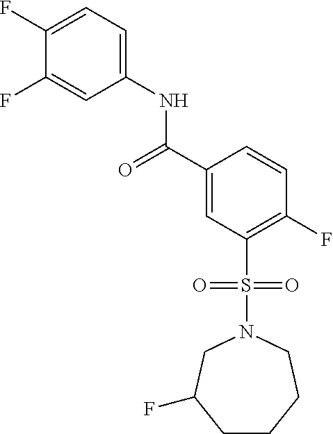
C1(F)=CC=C(NC(C2=CC(S(=O)(=O)N3CC(F)CCCC3)=C(F)C=C2)=O)C=C1F
